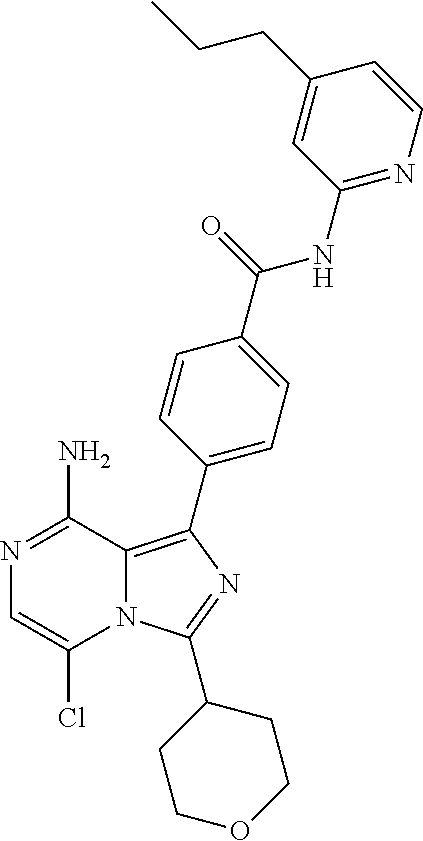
N12C(=C(C3=CC=C(C(NC4=NC=CC(CCC)=C4)=O)C=C3)N=C1C1CCOCC1)C(N)=NC=C2Cl
